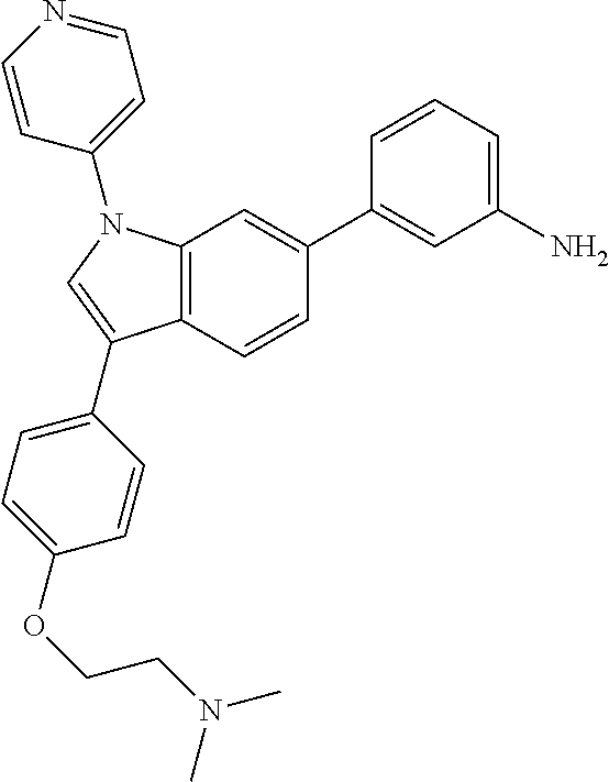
C12=C(C=CC(C3=CC(N)=CC=C3)=C1)C(C1=CC=C(OCCN(C)C)C=C1)=CN2C1=CC=NC=C1
